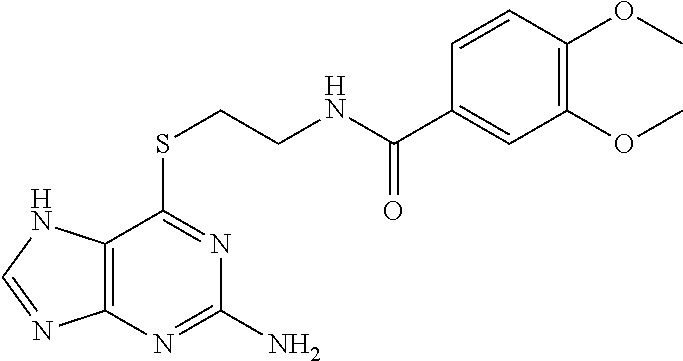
C12=C(N=C(N)N=C1SCCNC(C1=CC(OC)=C(OC)C=C1)=O)N=CN2
